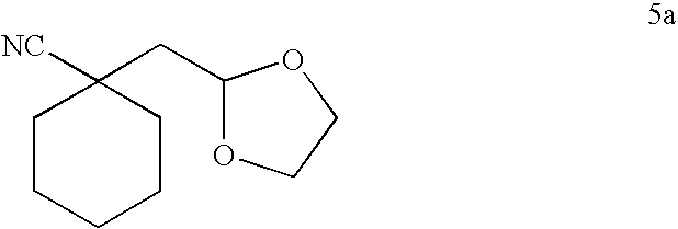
C1CCCCC1([NC])CC1OCCO1
